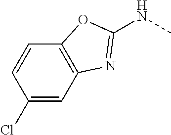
C1(Cl)=CC2=C(C=C1)OC(NC)=N2
